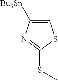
S(C1=NC([Bu3Sn])=CS1)C
